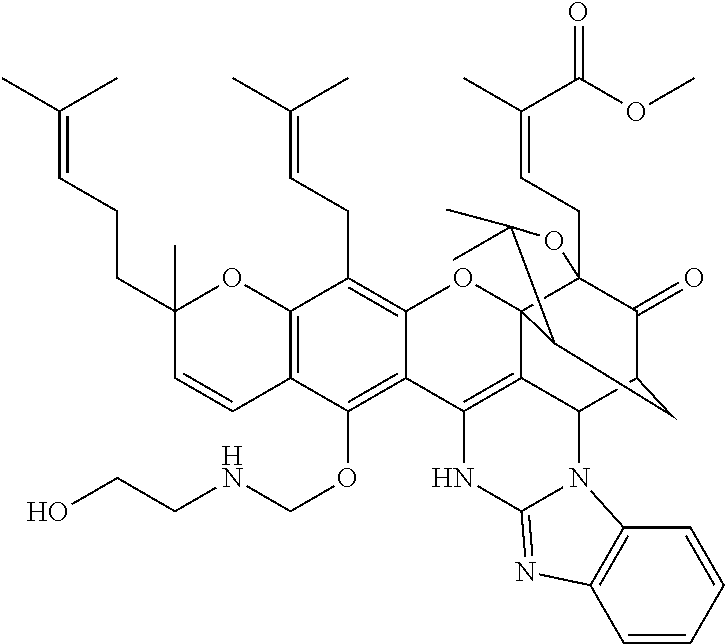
C12=C(C=CC(CCC=C(C)C)(C)O1)C(OCNCCO)=C1C(=C2CC=C(C)C)OC23C4(CC=C(C)C(OC)=O)C(=O)C(CC2C(C)(C)O4)C2C3=C1NC1=NC3=C(C=CC=C3)N21
